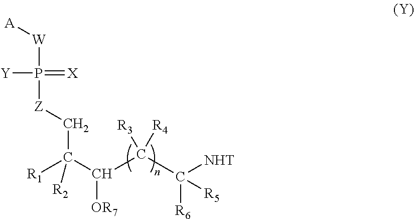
P([W][A])([Z]CC(C([OR7])C(C([NHT])([R6])[R5])([R3])[R4])([R1])[R2])(=[X])[Y]
